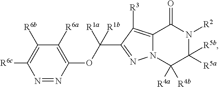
C12=C([R3])C(C(OC3=C([R6a])C([R6b])=C([R6c])N=N3)([R1a])[R1b])=NN1C([R4a])([R4b])C([R5b])([R5a])N([R2])C2=O
